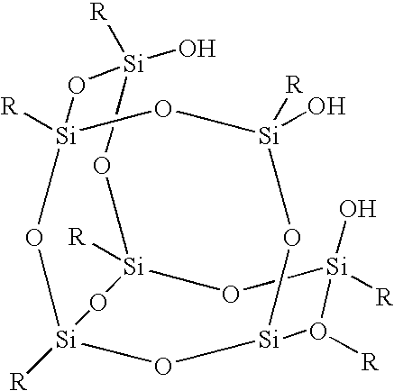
O1[Si]2([R])O[Si](O)([R])O([R])[Si]3O[Si]([R])(O[Si]([R])(O[Si](O)([R])O3)O[Si]1(O)[R])O2
